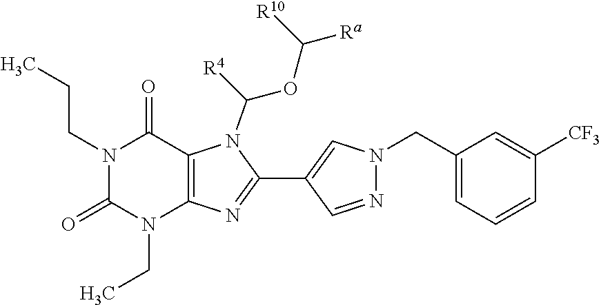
C12=C(N=C(C3=CN(CC4=CC=CC([CF3])=C4)N=C3)N1C([R4])OC([Ra])[R10])N(CC)C(=O)N(CCC)C2=O
